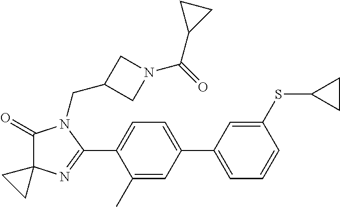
C1(=O)N(CC2CN(C(=O)C3CC3)C2)C(C2=CC=C(C3=CC=CC(SC4CC4)=C3)C=C2C)=NC12CC2
